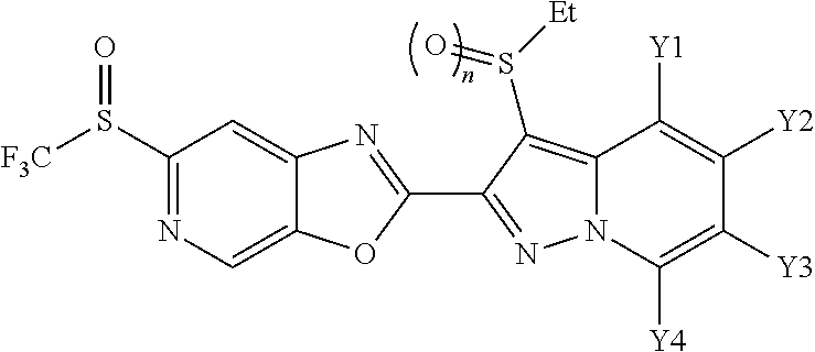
C12=CN=C(S([F3C])=O)C=C1N=C(C1=NN3C(=C1S([Et])=O)C([Y1])=C([Y2])C([Y3])=C3[Y4])O2
